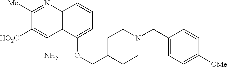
C12=C(N=C([Me])C([HO2C])=C1N)C=CC=C2OCC1CCN(CC2=CC=C([OMe])C=C2)CC1
